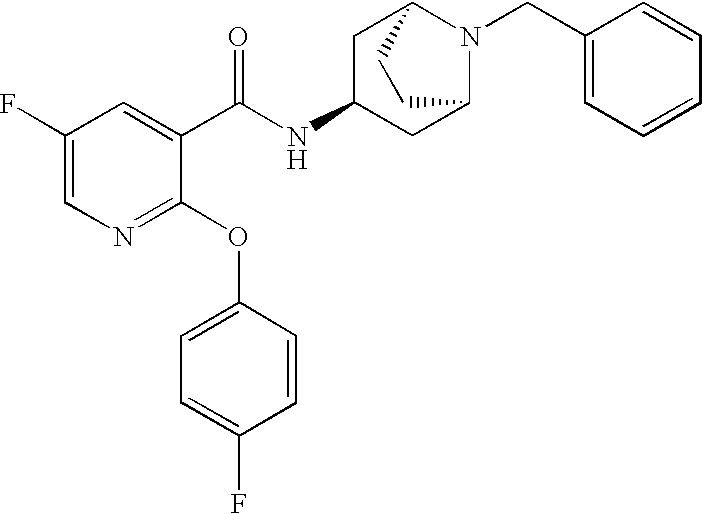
N1=C(OC2=CC=C(F)C=C2)C(C(NC2CC3N(CC4=CC=CC=C4)C(C2)CC3)=O)=CC(F)=C1
